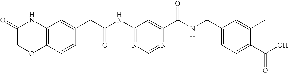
C1(NC(CC2=CC3=C(C=C2)OCC(=O)N3)=O)=NC=NC(C(NCC2=CC=C(C(O)=O)C(C)=C2)=O)=C1
